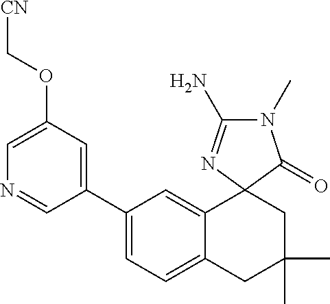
N1=CC(C2=CC=C3C(=C2)C2(CC(C)(C)C3)C(=O)N(C)C(N)=N2)=CC(OC[CN])=C1
